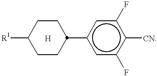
C1CC(c2cc(F)c([CN])c(F)c2)CCC1[R1].[H]
